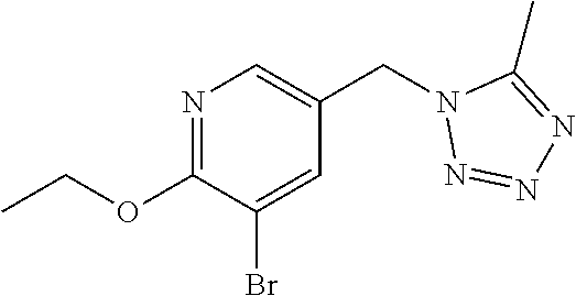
C1(OCC)=NC=C(CN2N=NN=C2C)C=C1Br
